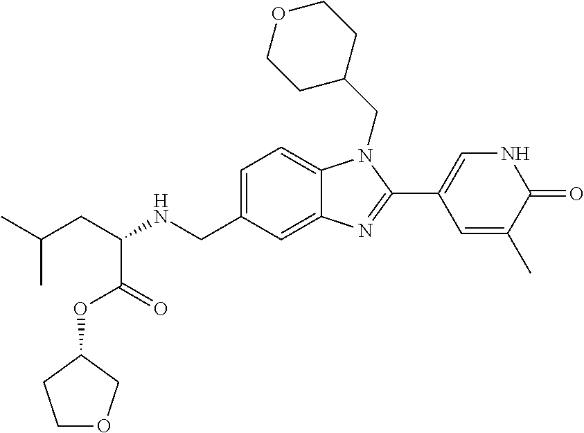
C1=C(CNC(CC(C)C)C(=O)OC2COCC2)C=C2C(=C1)N(CC1CCOCC1)C(C1=CNC(=O)C(C)=C1)=N2
